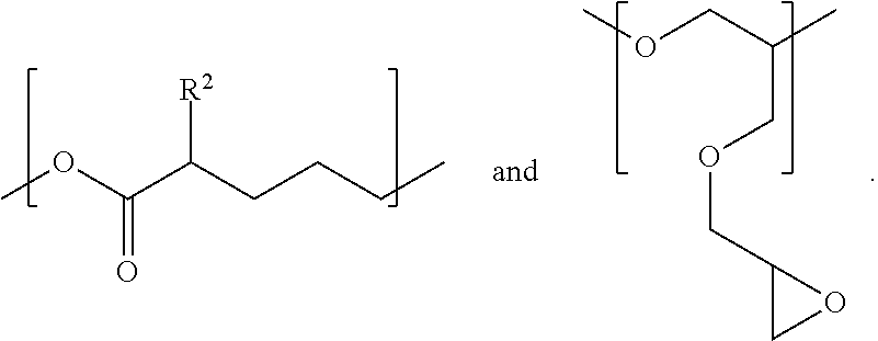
COC(C(CCCC)[R2])=O.C(COCC1CO1)(C)COC
